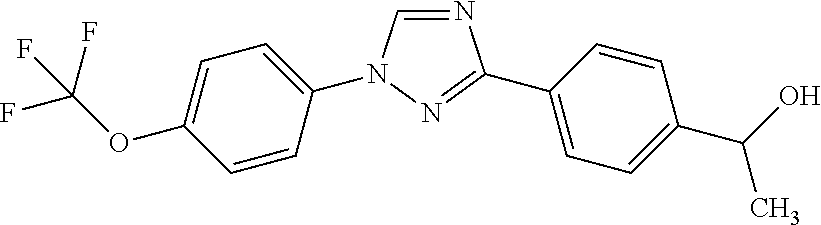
N1=CN(C2=CC=C(OC(F)(F)F)C=C2)N=C1C1=CC=C(C(O)C)C=C1
